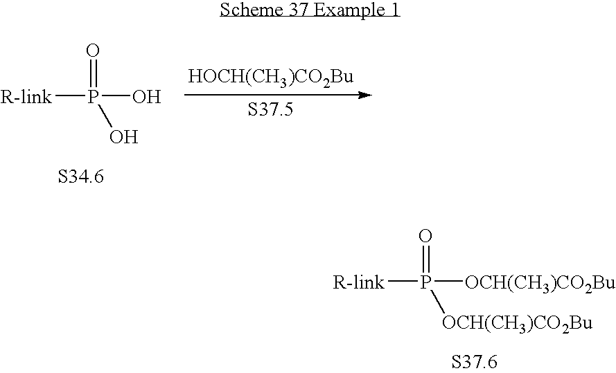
[R-link]P(O)(O)=O.[HOCH(CH3)CO2Bu].[R-link]P([OCH(CH3)CO2Bu])([OCH(CH3)CO2Bu])=O
